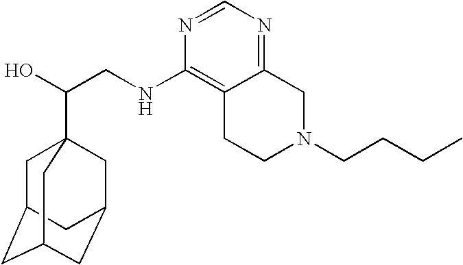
C(CNC1=C2C(=NC=N1)CN(CCCC)CC2)(O)C12CC3CC(CC(C1)C3)C2
